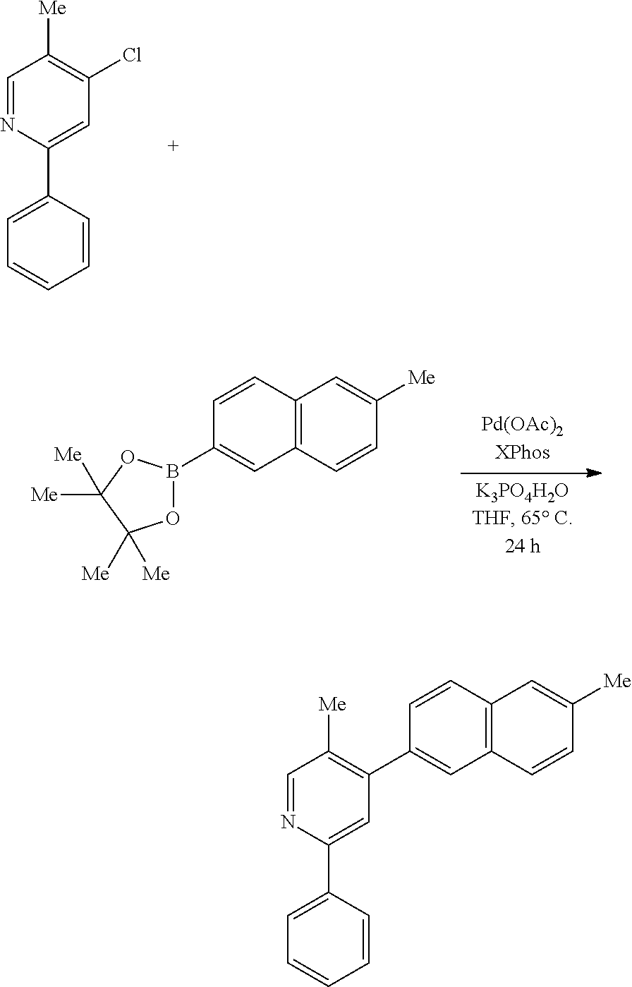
C1=NC(C2=CC=CC=C2)=CC(Cl)=C1[Me].C12=C(C=CC([Me])=C1)C=C(B1OC([Me])([Me])C([Me])([Me])O1)C=C2.C1=NC(C2=CC=CC=C2)=CC(C2=CC3=C(C=C2)C=C([Me])C=C3)=C1[Me]
